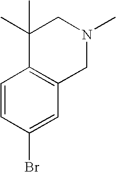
C1=CC(Br)=CC2=C1C(C)(C)CN(C)C2
